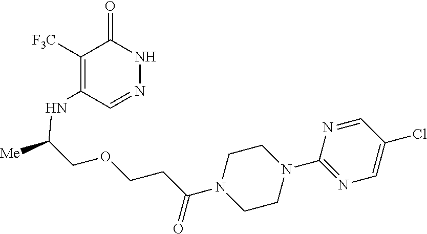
C1([F3C])=C(NC(COCCC(N2CCN(C3=NC=C(Cl)C=N3)CC2)=O)[Me])C=NNC1=O
